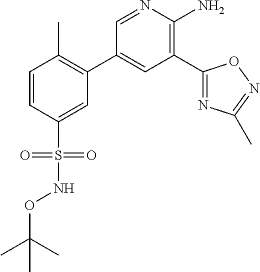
C1=CC(S(NOC(C)(C)C)(=O)=O)=CC(C2=CC(C3=NC(C)=NO3)=C(N)N=C2)=C1C
